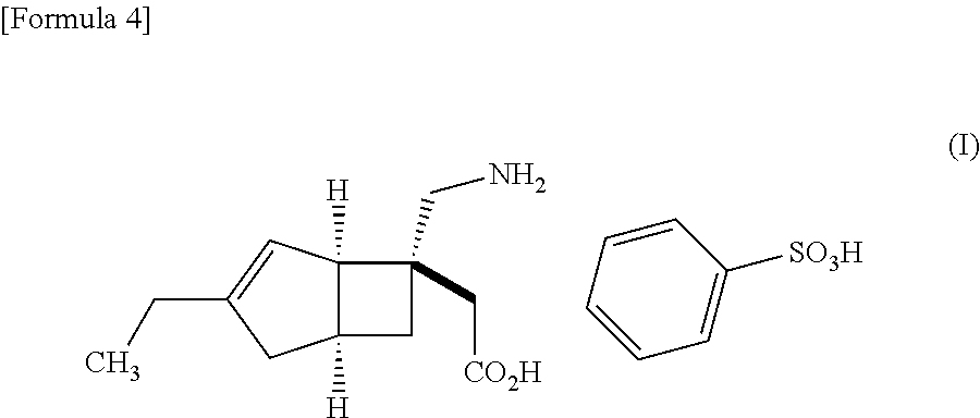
C12([H])C([H])(CC1(CN)C[CO2H])CC(CC)=C2.C1=CC=CC=C1[SO3H]
